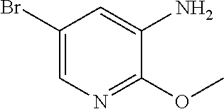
C1(Br)=CN=C(OC)C(N)=C1
